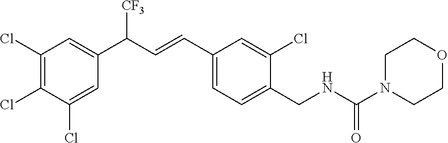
C1(Cl)=C(Cl)C(Cl)=CC(C(C=CC2=CC=C(CNC(N3CCOCC3)=O)C(Cl)=C2)[CF3])=C1
